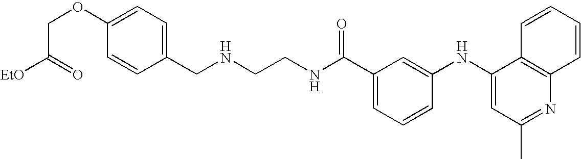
N(CCNC(C1=CC=CC(NC2=CC(C)=NC3=C2C=CC=C3)=C1)=O)CC1=CC=C(OCC([OEt])=O)C=C1
